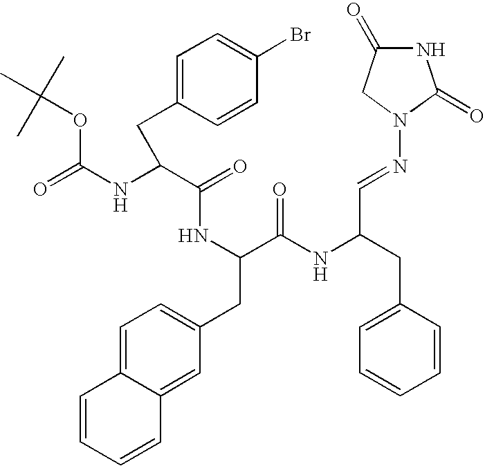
CC(OC(NC(C(=O)NC(CC1=CC=C2C(=C1)C=CC=C2)C(NC(CC1=CC=CC=C1)C=NN1C(=O)NC(=O)C1)=O)CC1=CC=C(Br)C=C1)=O)(C)C
